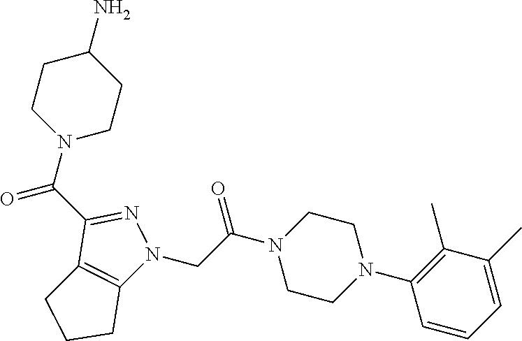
C(C(N1CCN(C2=C(C)C(C)=CC=C2)CC1)=O)N1C2=C(C(C(N3CCC(N)CC3)=O)=N1)CCC2
